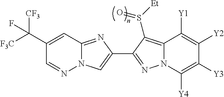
C1(C([F3C])([CF3])F)=CC2=NC(C3=NN4C(=C3S([Et])=O)C([Y1])=C([Y2])C([Y3])=C4[Y4])=CN2N=C1
